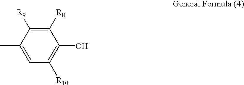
C1(C)=CC([R10])=C(O)C([R8])=C1[R9]
